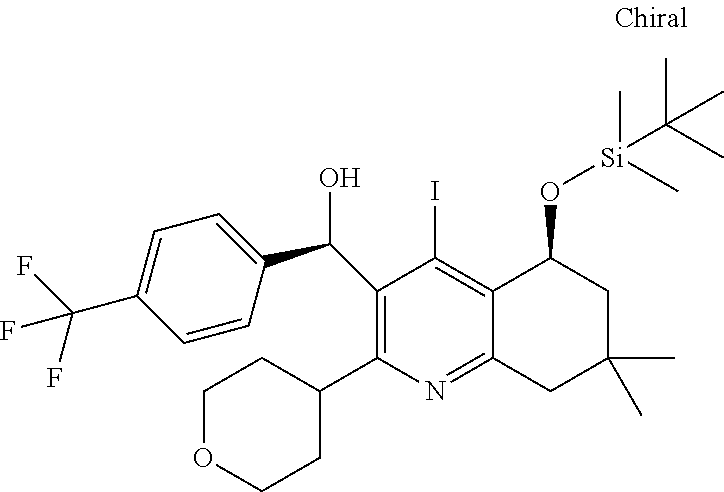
N1=C2C(=C(I)C(C(C3=CC=C(C(F)(F)F)C=C3)O)=C1C1CCOCC1)C(O[Si](C(C)(C)C)(C)C)CC(C)(C)C2
